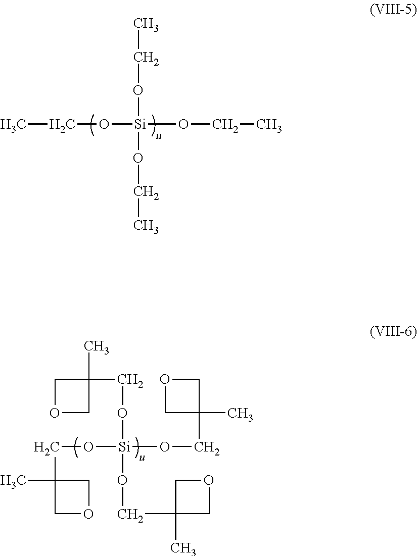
CCO[Si](OCC)(OCC)OCC.C1(C)(CO[Si](OCC2(C)COC2)(OCC2(C)COC2)OCC2(C)COC2)COC1
